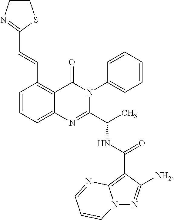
C1=CC=C2C(=C1C=CC1=NC=CS1)C(=O)N(C1=CC=CC=C1)C(C(C)NC(C1=C3N(N=C1[NH2])C=CC=N3)=O)=N2
